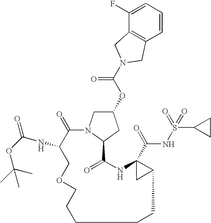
C1(=O)C(NC(=O)OC(C)(C)C)COCCCCCC2C(C(=O)NS(=O)(=O)C3CC3)(NC(=O)C3N1CC(OC(N1CC4=C(C=CC=C4F)C1)=O)C3)C2
